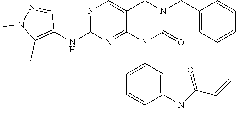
N1=C(NC2=C(C)N(C)N=C2)N=C2C(=C1)CN(CC1=CC=CC=C1)C(=O)N2C1=CC=CC(NC(C=C)=O)=C1
